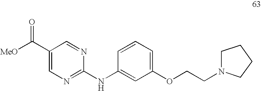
C1(C([MeO])=O)=CN=C(NC2=CC(OCCN3CCCC3)=CC=C2)N=C1
